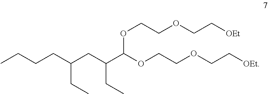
O(CCOCC[OEt])C(C(CC(CCCC)CC)CC)OCCOCC[OEt]
